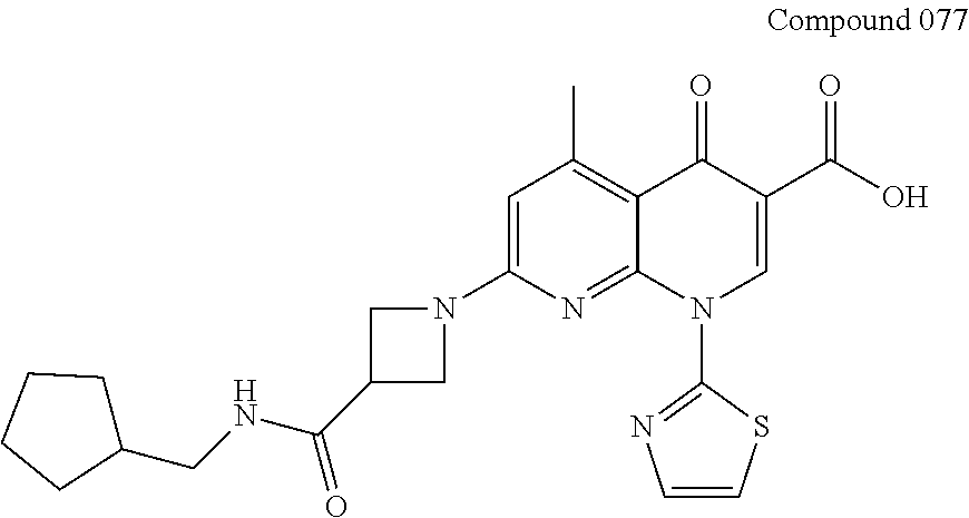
C(NC(C1CN(C2=CC(C)=C3C(=N2)N(C2=NC=CS2)C=C(C(O)=O)C3=O)C1)=O)C1CCCC1
